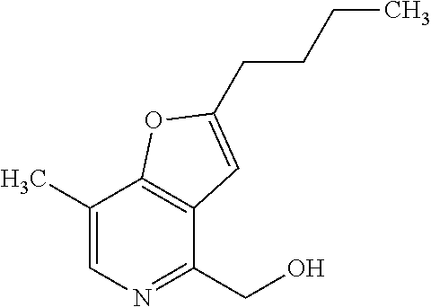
C1(C)=CN=C(CO)C2=C1OC(CCCC)=C2
